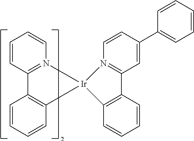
C1=CC2=N(C=C1)[Ir]1(C3=C2C=CC=C3)N2=C(C=C(C3=CC=CC=C3)C=C2)C2=C1C=CC=C2
